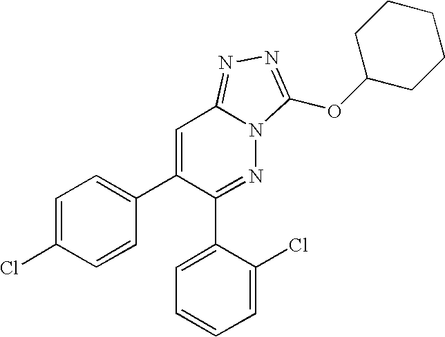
C1=C(Cl)C=CC(C2=CC3=NN=C(OC4CCCCC4)N3N=C2C2=CC=CC=C2Cl)=C1
